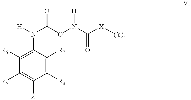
C1([R5])=C([Z])C([R8])=C([R7])C(N([H])C(ON(C([X][(Y)z])=O)[H])=O)=C1[R6]
